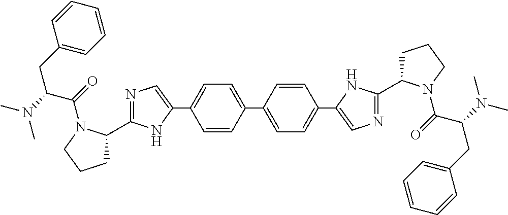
C1=C(C2=CC=C(C3=CN=C(C4CCCN4C(=O)C(N(C)C)CC4=CC=CC=C4)N3)C=C2)C=CC(C2=CN=C(C3CCCN3C(=O)C(N(C)C)CC3=CC=CC=C3)N2)=C1
